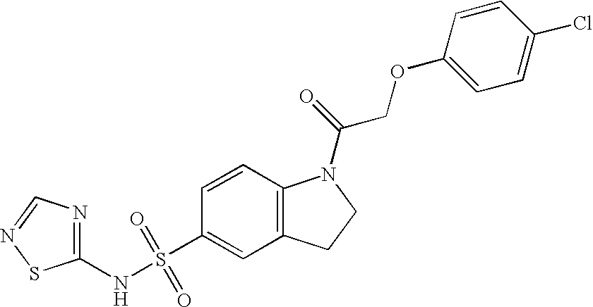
C1(NS(C2=CC3=C(C=C2)N(C(=O)COC2=CC=C(Cl)C=C2)CC3)(=O)=O)=NC=NS1
